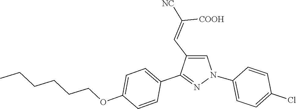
C1(N2C=C(C=C([NC])[COOH])C(C3=CC=C(OCCCCCC)C=C3)=N2)=CC=C(Cl)C=C1
